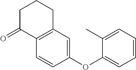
C1=CC(OC2=CC=CC=C2C)=CC2=C1C(=O)CCC2
